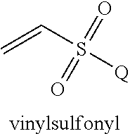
C(=C)S([Q])(=O)=O
